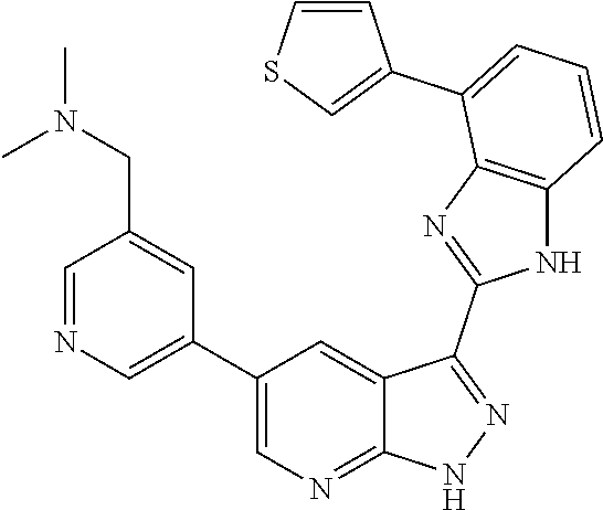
C1(C2=CN=CC(CN(C)C)=C2)=CN=C2C(=C1)C(C1=NC3=C(N1)C=CC=C3C1=CSC=C1)=NN2
